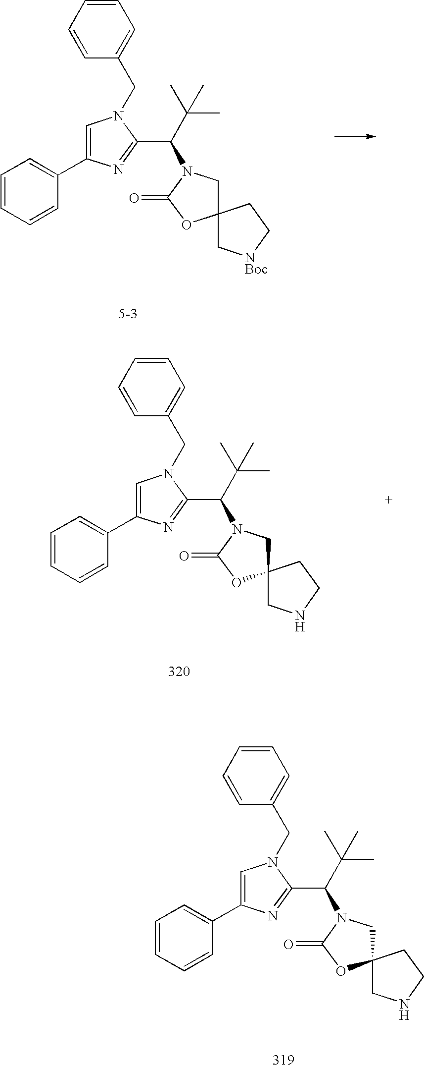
C1=CC=CC(C2=CN(CC3=CC=CC=C3)C(C(C(C)(C)C)N3CC4(OC3=O)C[NBoc]CC4)=N2)=C1.C1=CC=CC(C2=CN(CC3=CC=CC=C3)C(C(C(C)(C)C)N3CC4(OC3=O)CNCC4)=N2)=C1.C1=CC=CC(C2=CN(CC3=CC=CC=C3)C(C(C(C)(C)C)N3CC4(OC3=O)CNCC4)=N2)=C1
